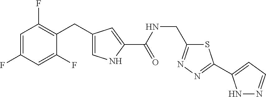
C1=C(F)C=C(F)C(CC2=CNC(C(NCC3=NN=C(C4=CC=NN4)S3)=O)=C2)=C1F
